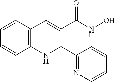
C(C(=O)NO)=CC1=C(NCC2=NC=CC=C2)C=CC=C1
